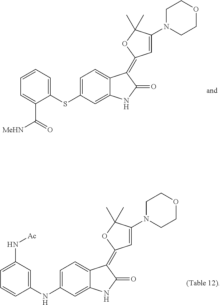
C1=C2C(=CC=C1SC1=CC=CC=C1C([MeHN])=O)C(=C1C=C(N3CCOCC3)C(C)(C)O1)C(=O)N2.C1=C2C(=CC=C1NC1=CC(N[Ac])=CC=C1)C(=C1C=C(N3CCOCC3)C(C)(C)O1)C(=O)N2
